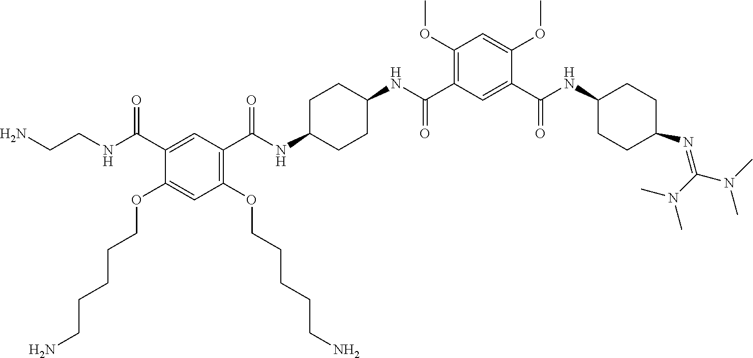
C1(C(NC2CCC(N=C(N(C)C)N(C)C)CC2)=O)=CC(C(NC2CCC(NC(C3=C(OCCCCCN)C=C(OCCCCCN)C(C(NCCN)=O)=C3)=O)CC2)=O)=C(OC)C=C1OC
